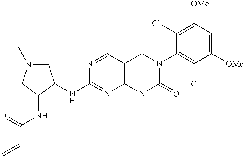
N(C1=NC2=C(C=N1)CN(C1=C(Cl)C([OMe])=CC([OMe])=C1Cl)C(=O)N2C)C1C(NC(C=C)=O)CN(C)C1
